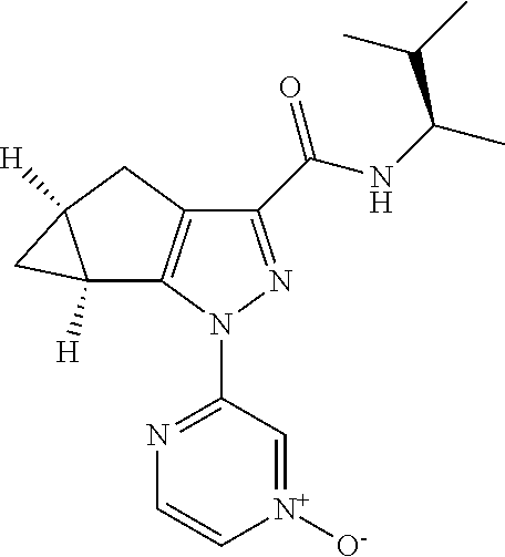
C1(C(NC(C)C(C)C)=O)=NN(C2=NC=C[N+]([O-])=C2)C2=C1CC1([H])C2([H])C1
